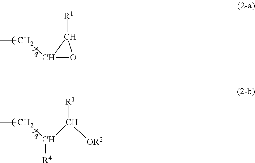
CCC1OC1[R1].CCC(C([R1])[OR2])[R4]
